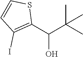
C1(C(C(C)(C)C)O)=C(I)C=CS1
